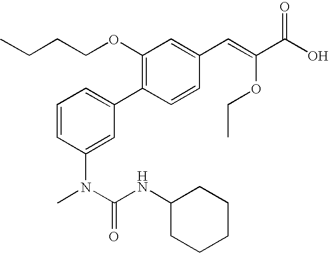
CCCCOC1=C(C2=CC=CC(N(C(NC3CCCCC3)=O)C)=C2)C=CC(C=C(C(O)=O)OCC)=C1
